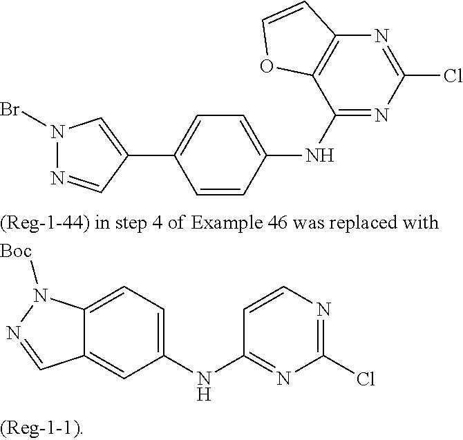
C1=CC(NC2=NC(Cl)=NC3=C2OC=C3)=CC=C1C1=CN(Br)N=C1.C1=CN=C(Cl)N=C1NC1=CC=C2C(=C1)C=NN2[Boc]
